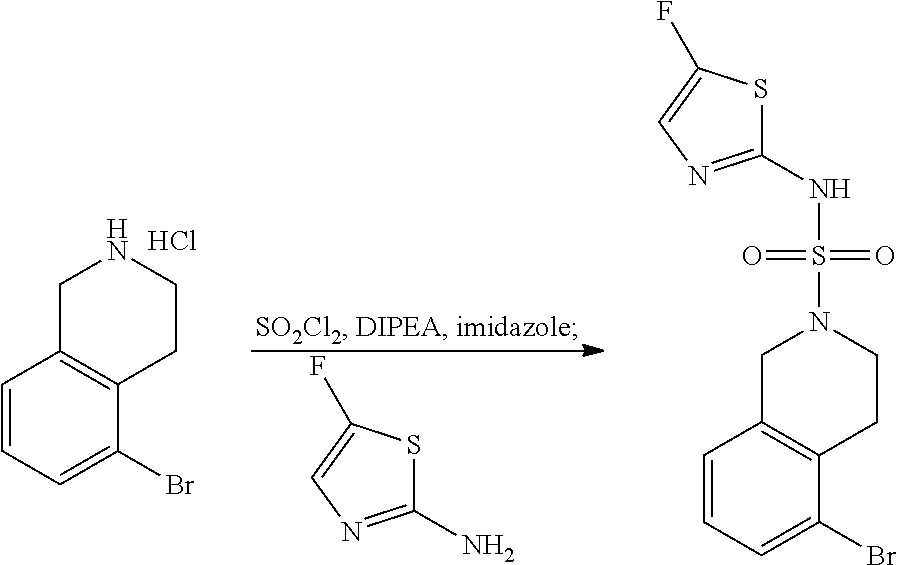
C1(N)=NC=C(F)S1.C1=CC=C(Br)C2=C1CNCC2.Cl.C1=CC=C(Br)C2=C1CN(S(NC1=NC=C(F)S1)(=O)=O)CC2
